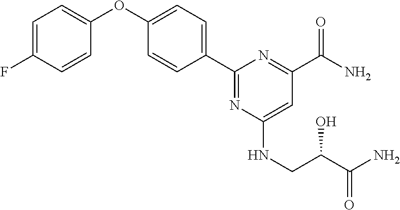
C1=C(F)C=CC(OC2=CC=C(C3=NC(NCC(C(N)=O)O)=CC(C(=O)N)=N3)C=C2)=C1
